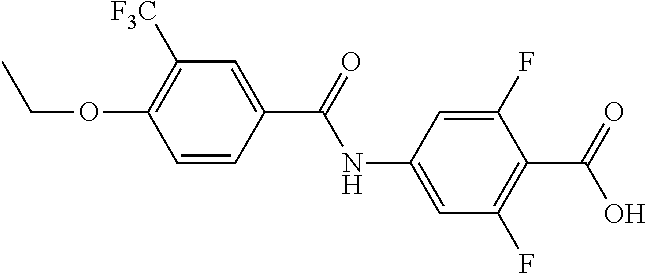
C1=C(NC(=O)C2=CC([F3C])=C(OCC)C=C2)C=C(F)C(C(=O)O)=C1F
